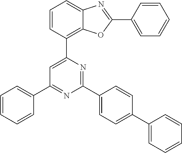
C1=C(C2=C3C(=CC=C2)N=C(C2=CC=CC=C2)O3)N=C(C2=CC=C(C3=CC=CC=C3)C=C2)N=C1C1=CC=CC=C1
